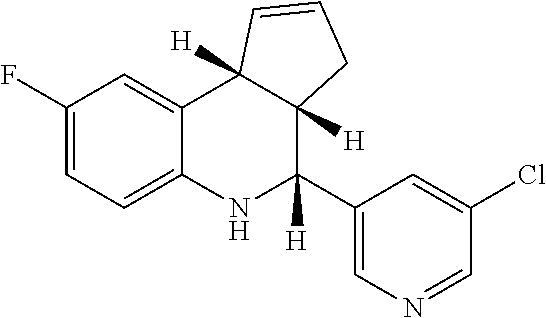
C1(F)=CC=C2C(=C1)C1([H])C([H])(C([H])(C3=CN=CC(Cl)=C3)N2)CC=C1
